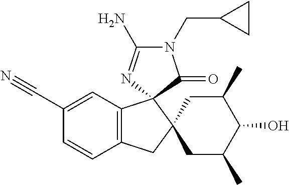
C1(C#N)=CC2=C(C=C1)CC1(CC(C)C(O)C(C)C1)C21N=C(N)N(CC2CC2)C1=O
